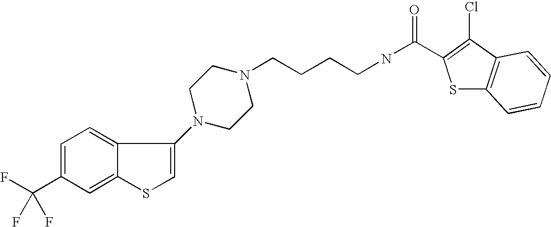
C1(C(F)(F)F)=CC=C2C(=C1)SC=C2N1CCN(CCCCNC(=O)C2=C(Cl)C3=C(S2)C=CC=C3)CC1
